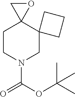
C1CN(C(=O)OC(C)(C)C)CC2(C13OC3)CCC2
